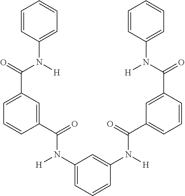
C1=C(N(C(C2=CC(C(N(C3=CC=CC=C3)[H])=O)=CC=C2)=O)[H])C=C(N(C(C2=CC=CC(C(N(C3=CC=CC=C3)[H])=O)=C2)=O)[H])C=C1
